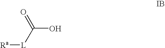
[Ra][L]C(O)=O
